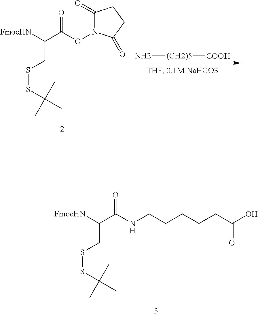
C1(=O)N(OC(C([FmocHN])CSSC(C)(C)C)=O)C(=O)CC1.N[(CH2)5][COOH].N(C(C([FmocHN])CSSC(C)(C)C)=O)CCCCCC(O)=O
